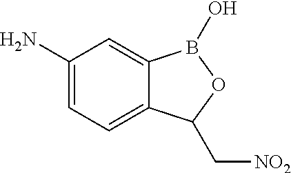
C1(N)=CC=C2C(=C1)B(O)OC2C[NO2]
